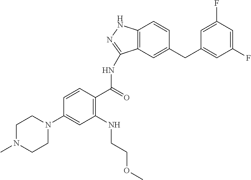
C1(F)=CC(F)=CC(CC2=CC3=C(C=C2)NN=C3NC(C2=C(NCCOC)C=C(N3CCN(C)CC3)C=C2)=O)=C1
